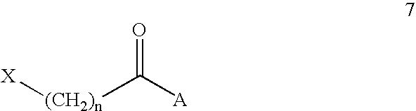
O=C([A])[(CH2)n][X]
